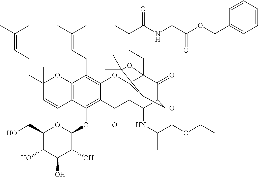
C1(O)C(CO)OC(OC2=C3C(=C(CC=C(C)C)C4=C2C=CC(C)(CCC=C(C)C)O4)OC24C(C3=O)C(NC(C)C(OCC)=O)C3C(=O)C2(CC=C(C)C(=O)NC(C(OCC2=CC=CC=C2)=O)C)OC(C)(C)C4C3)C(O)C1O
